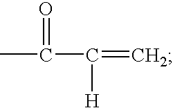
CC(C(=C)[H])=O
